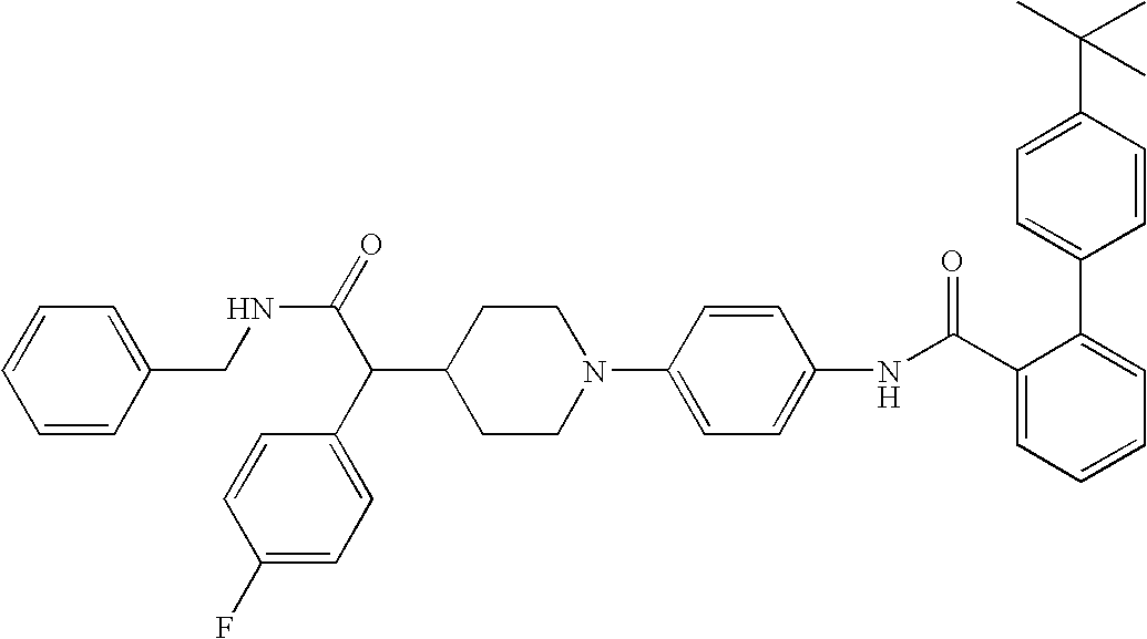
C1=CC(C2=CC=CC=C2C(NC2=CC=C(N3CCC(C(C4=CC=C(F)C=C4)C(NCC4=CC=CC=C4)=O)CC3)C=C2)=O)=CC=C1C(C)(C)C
